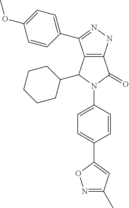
C12=C(NN=C1C1=CC=C(OC)C=C1)C(=O)N(C1=CC=C(C3=CC(C)=NO3)C=C1)C2C1CCCCC1
